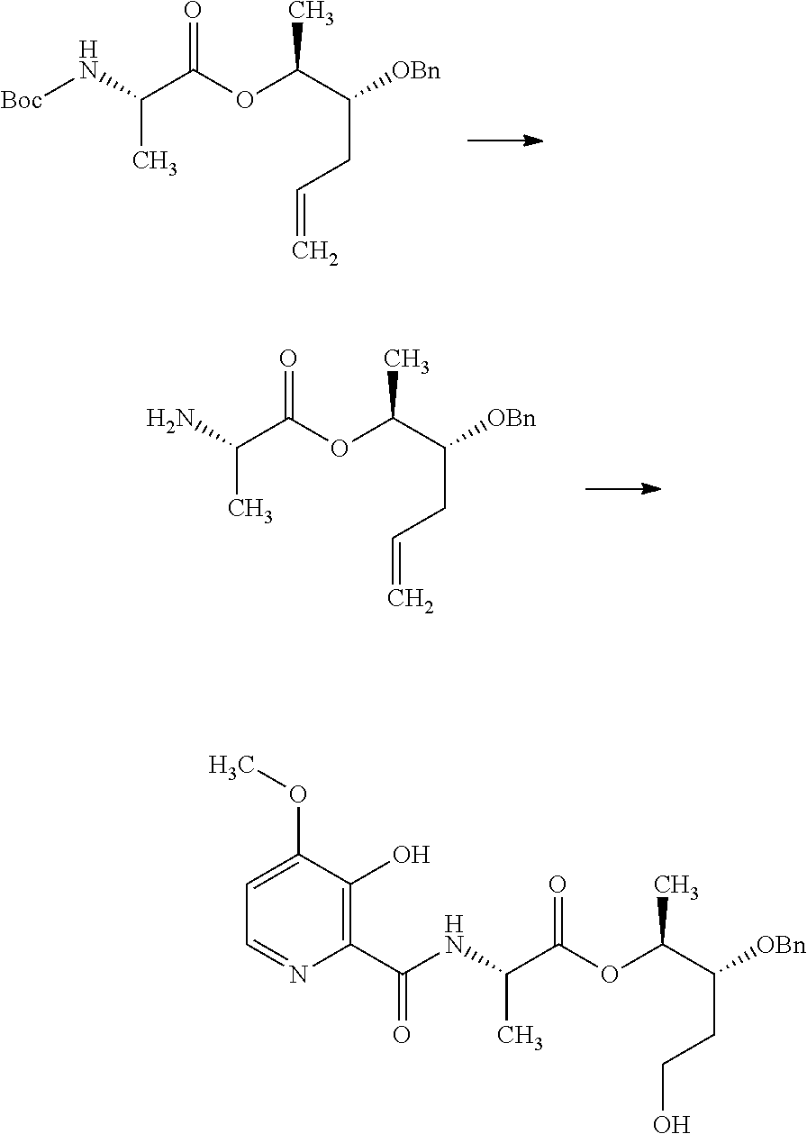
[OBn]C(C(OC(C(N[Boc])C)=O)C)CC=C.[OBn]C(C(OC(C(N)C)=O)C)CC=C.[OBn]C(C(OC(C(NC(C1=C(O)C(OC)=CC=N1)=O)C)=O)C)CCO
